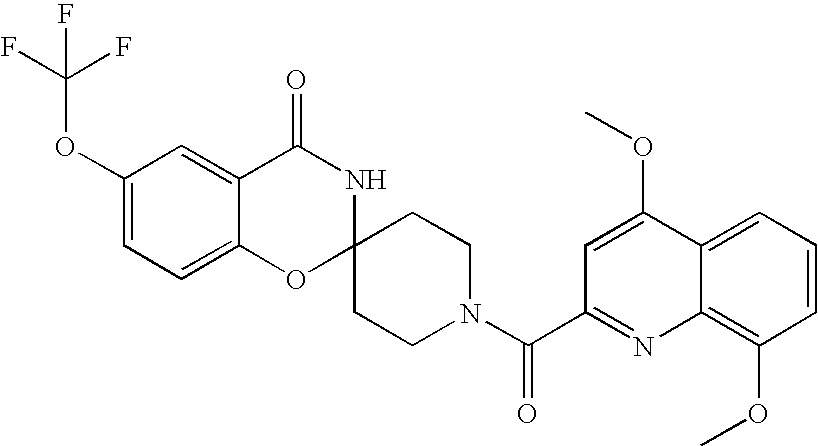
C1(OC(F)(F)F)=CC=C2C(=C1)C(=O)NC1(O2)CCN(C(C2=NC3=C(OC)C=CC=C3C(OC)=C2)=O)CC1
